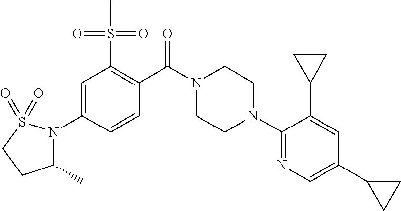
C1=C(N2C(C)CCS2(=O)=O)C=CC(C(N2CCN(C3=NC=C(C4CC4)C=C3C3CC3)CC2)=O)=C1S(C)(=O)=O
